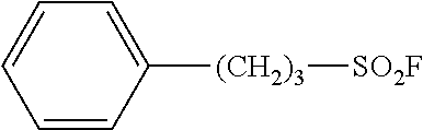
C1=CC([(CH2)3][SO2F])=CC=C1
